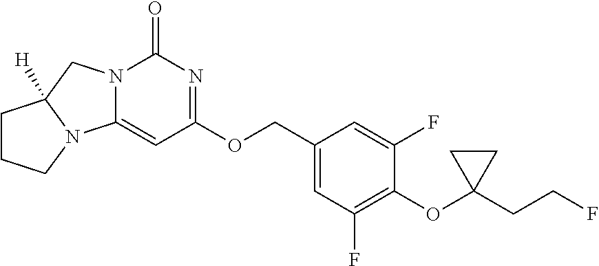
O(C1=C(F)C=C(COC2=NC(=O)N3C(=C2)N2C([H])(C3)CCC2)C=C1F)C1(CCF)CC1
